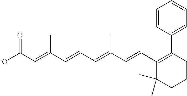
[-O]C(C=C(C=CC=C(C=CC1=C(C2=CC=CC=C2)CCCC1(C)C)C)C)=O
